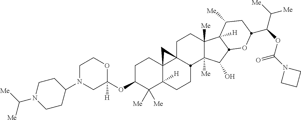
C1N(C2CCN(C([Me])[Me])CC2)CC(OC2C([Me])([Me])C3([H])C4(CC2)C2(CCC5([Me])C([Me])(C(O)C6C5([H])C([Me])CC(C(OC(N5CCC5)=O)C([Me])[Me])O6)C2CC3)C4)([H])OC1
